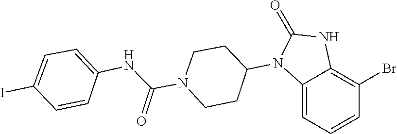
C1CN(C(NC2=CC=C(I)C=C2)=O)CCC1N1C(=O)NC2=C(Br)C=CC=C12
